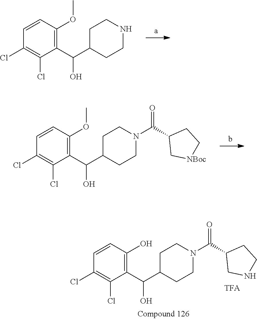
C1(C(C2CCN(C(C3CNCC3)=O)CC2)O)=C(O)C=CC(Cl)=C1Cl.C1(C(C2CCNCC2)O)=C(OC)C=CC(Cl)=C1Cl.C1(C(C2CCN(C(C3C[NBoc]CC3)=O)CC2)O)=C(OC)C=CC(Cl)=C1Cl
